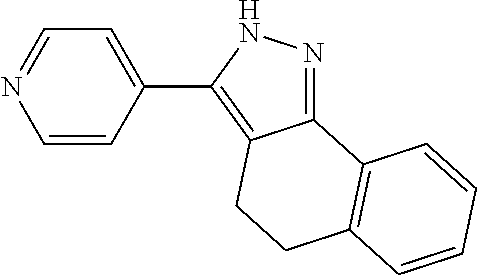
C1=CC(C2=C3C(=NN2)C2=C(CC3)C=CC=C2)=CC=N1
